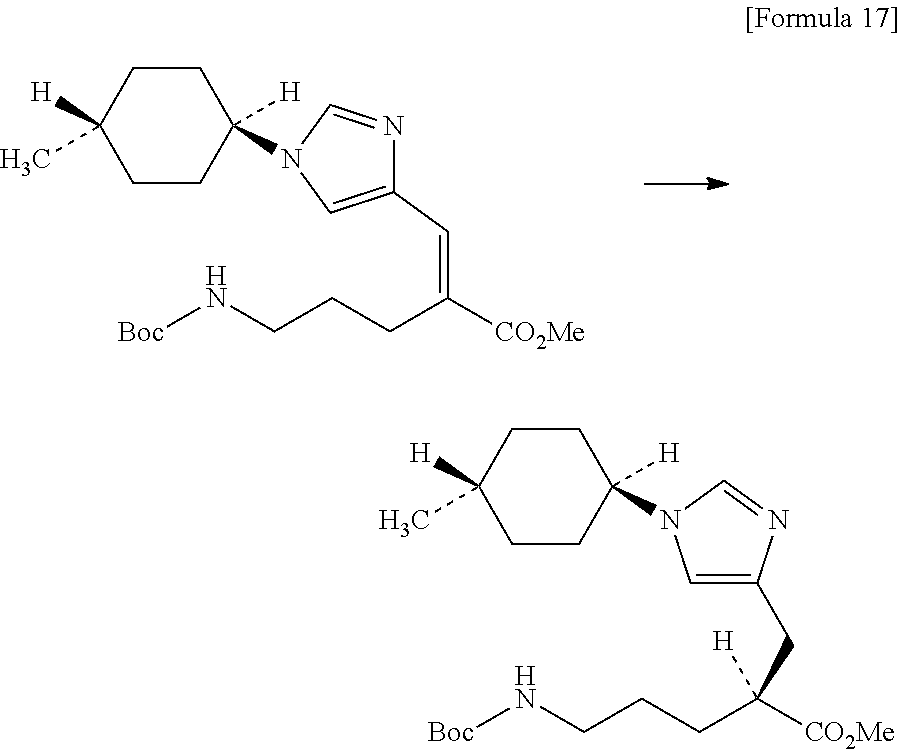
C1CC([H])(N2C=NC(C=C(CCCN[Boc])[CO2Me])=C2)CCC1([H])C.C1CC([H])(N2C=C(CC(CCCN[Boc])([CO2Me])[H])N=C2)CCC1([H])C
